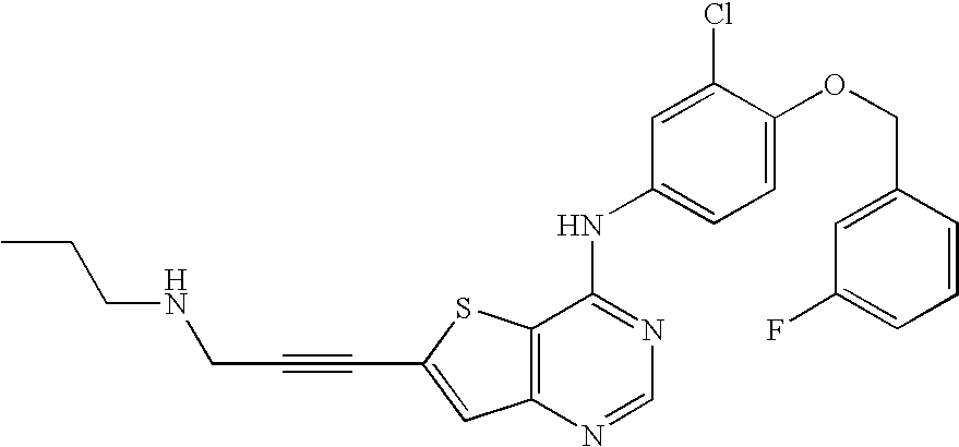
C12=C(SC(C#CCNCCC)=C1)C(NC1=CC=C(OCC3=CC(F)=CC=C3)C(Cl)=C1)=NC=N2
